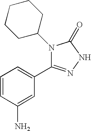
C1(C2=CC=CC(N)=C2)=NNC(=O)N1C1CCCCC1
